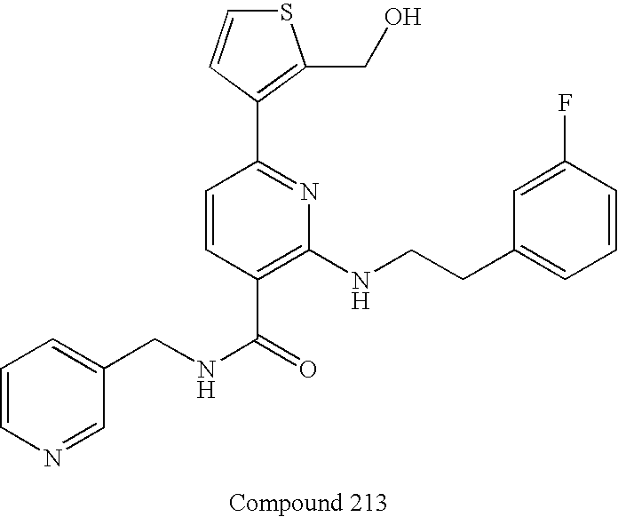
C1=CN=CC(CNC(=O)C2=C(NCCC3=CC=CC(F)=C3)N=C(C3=C(CO)SC=C3)C=C2)=C1
